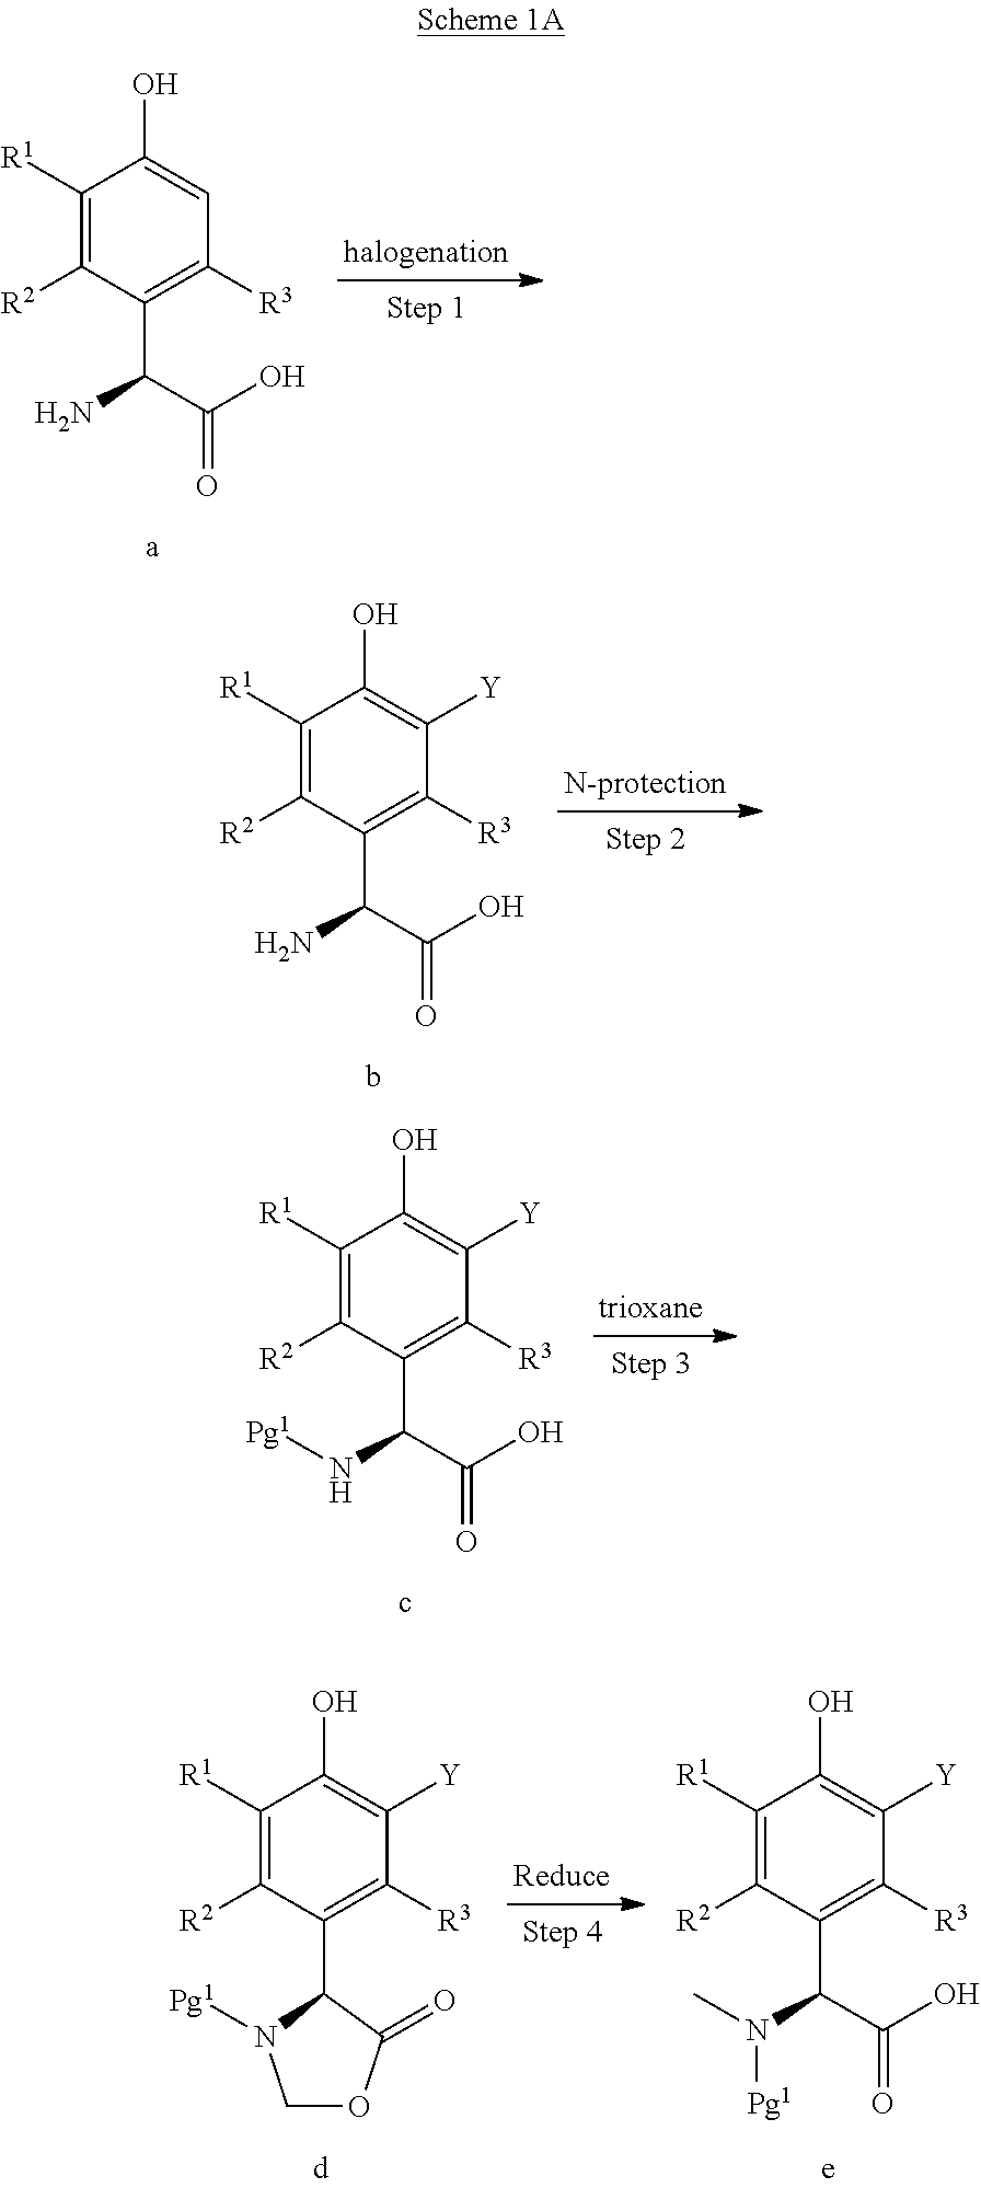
C1([R1])=C([R2])C(C(N)C(O)=O)=C([R3])C=C1O.C1([R1])=C([R2])C(C(N)C(O)=O)=C([R3])C([Y])=C1O.C1([R1])=C([R2])C(C(N[Pg1])C(O)=O)=C([R3])C([Y])=C1O.C1([R1])=C([R2])C(C(N(C)[Pg1])C(O)=O)=C([R3])C([Y])=C1O.C1([R1])=C([R2])C(C2N([Pg1])COC2=O)=C([R3])C([Y])=C1O
